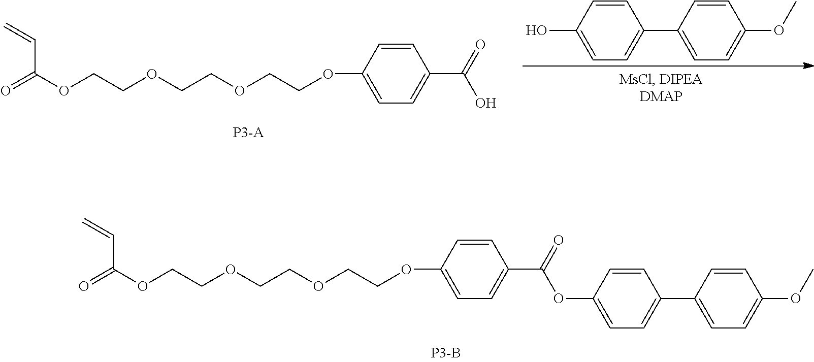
O=C(OCCOCCOCCOC1=CC=C(C(O)=O)C=C1)C=C.C1=CC(O)=CC=C1C1=CC=C(OC)C=C1.O=C(OCCOCCOCCOC1=CC=C(C(=O)OC2=CC=C(C3=CC=C(OC)C=C3)C=C2)C=C1)C=C
